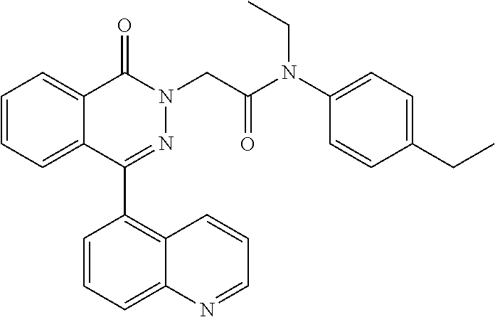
C1=CC=C2C(=C1)C(=O)N(CC(=O)N(C1=CC=C(CC)C=C1)CC)N=C2C1=C2C(=CC=C1)N=CC=C2
